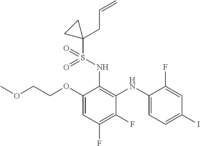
C1(OCCOC)=CC(F)=C(F)C(NC2=CC=C(I)C=C2F)=C1NS(=O)(C1(CC=C)CC1)=O
